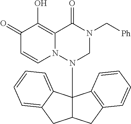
C1(=O)C=CN2C(=C1O)C(=O)N(C[Ph])CN2C12C(CC3=C1C=CC=C3)CC1=CC=CC=C21
